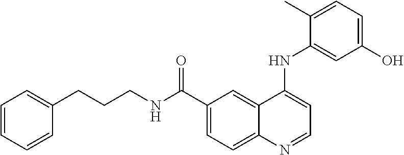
C1(C(=O)NCCCC2=CC=CC=C2)=CC=C2C(=C1)C(NC1=CC(O)=CC=C1C)=CC=N2
